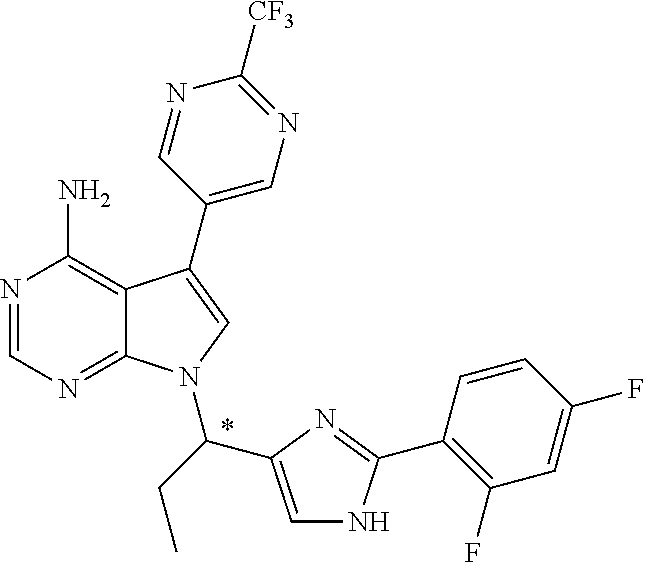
N1=CN=C2C(=C1N)C(C1=CN=C([CF3])N=C1)=CN2C(CC)C1=CNC(C2=C(F)C=C(F)C=C2)=N1
